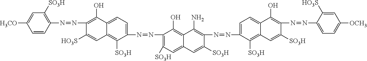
C1=CC(N=NC2=C(O)C3=CC=C(N=NC4=C([SO3H])C=C5C(=C4O)C(N)=C(N=NC4=CC=C6C(=C4[SO3H])C=C([SO3H])C(N=NC4=CC=C([OCH3])C=C4[HO3S])=C6O)C([SO3H])=C5)C([SO3H])=C3C=C2[HO3S])=C([SO3H])C=C1[H3CO]
